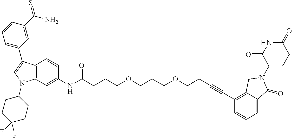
C12=C(C=C(NC(CCCOCCCOCCC#CC3=C4C(=CC=C3)C(=O)N(C3CCC(=O)NC3=O)C4)=O)C=C1)N(C1CCC(F)(F)CC1)C=C2C1=CC=CC(C(N)=S)=C1
